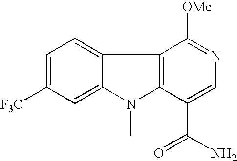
C12=CC=C([F3C])C=C1N(C)C1=C2C([OMe])=NC=C1C(N)=O
